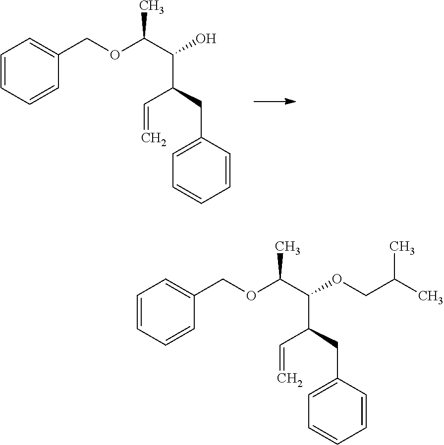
C1=CC=CC(COC(C(O)C(C=C)CC2=CC=CC=C2)C)=C1.C1=CC=CC(COC(C(OCC(C)C)C(C=C)CC2=CC=CC=C2)C)=C1
